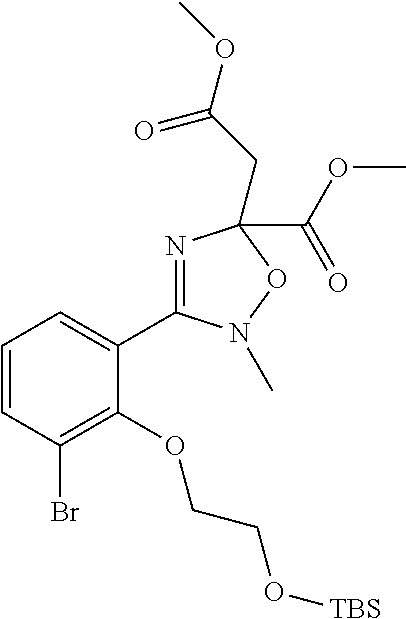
N1=C(C2=CC=CC(Br)=C2OCCO[TBS])N(C)OC1(CC(OC)=O)C(OC)=O
